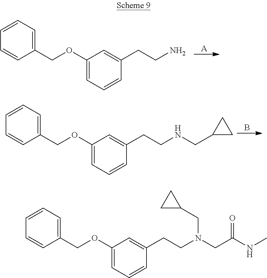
[A].C1(OCC2=CC=CC=C2)=CC=CC(CCN)=C1.B.C1=C(OCC2=CC=CC=C2)C=C(CCNCC2CC2)C=C1.C1=C(OCC2=CC=CC=C2)C=C(CCN(CC(NC)=O)CC2CC2)C=C1
